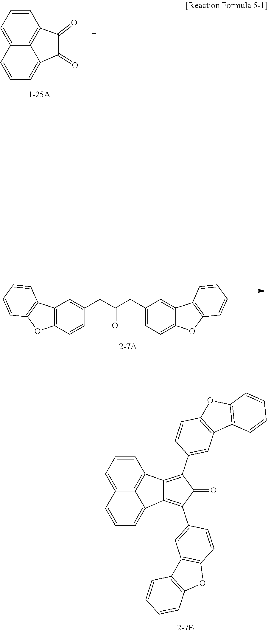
C1=CC=C2C3=C1C(=O)C(=O)C3=CC=C2.C1=CC=C2C3=C1C1=C(C4=CC5=C(C=C4)OC4=C5C=CC=C4)C(=O)C(C4=CC5=C(C=C4)OC4=C5C=CC=C4)=C1C3=CC=C2.C12=C(C=CC(CC(CC3=CC=C4C(=C3)C3=C(O4)C=CC=C3)=O)=C1)OC1=C2C=CC=C1
